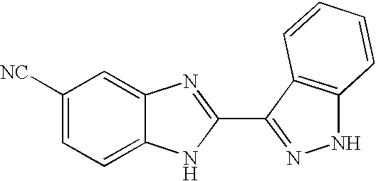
C1([NC])=CC=C2C(=C1)N=C(C1=NNC3=C1C=CC=C3)N2
